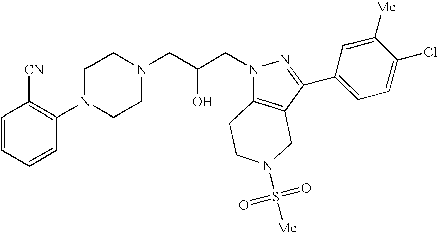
C1=CC=CC(N2CCN(CC(CN3C4=C(C(C5=CC=C(Cl)C([Me])=C5)=N3)CN(S(=O)(=O)[Me])CC4)O)CC2)=C1[CN]
